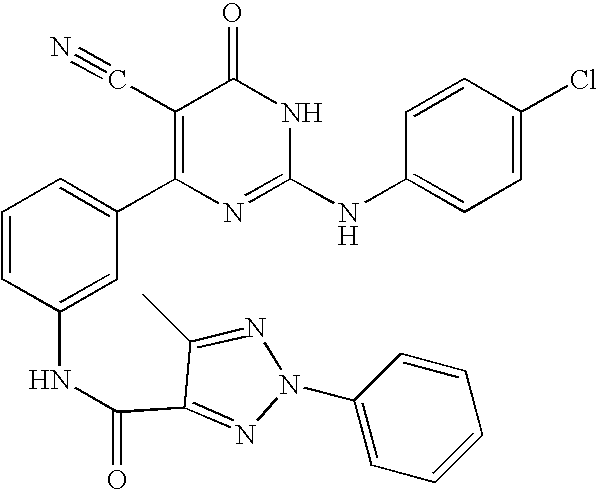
C1(NC(=O)C2=NN(C3=CC=CC=C3)N=C2C)=CC(C2=C(C#N)C(=O)NC(NC3=CC=C(Cl)C=C3)=N2)=CC=C1
